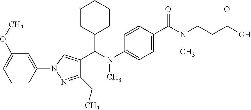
N1(C2=CC(OC)=CC=C2)N=C(CC)C(C(N(C2=CC=C(C(N(CCC(O)=O)C)=O)C=C2)C)C2CCCCC2)=C1
